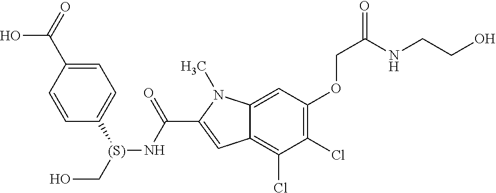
C1=C(C(=O)O)C=CC([(S)](CO)NC(C2=CC3=C(Cl)C(Cl)=C(OCC(=O)NCCO)C=C3N2C)=O)=C1
